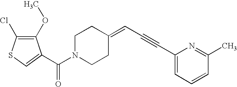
C(N1CCC(=CC#CC2=CC=CC(C)=N2)CC1)(=O)C1=CSC(Cl)=C1OC
